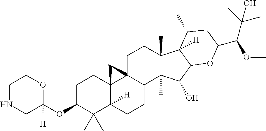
C1C(OC2([H])OCCNC2)C(C)(C)C2([H])C3(C1)C1(CCC4(C)C(C)(C(O)C5C4([H])C(C)CC(C(C(C)(C)O)OC)O5)C1CC2)C3
